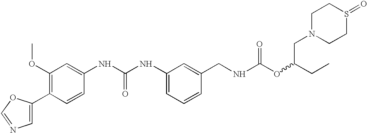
C1=C(C2=C(OC)C=C(NC(NC3=CC=CC(CNC(OC(CC)CN4CCS(=O)CC4)=O)=C3)=O)C=C2)OC=N1
